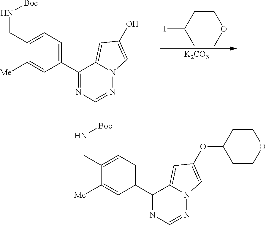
C1(CN[Boc])=CC=C(C2=NC=NN3C2=CC(O)=C3)C=C1[Me].C1CC(I)CCO1.[K2CO3].C1(CN[Boc])=CC=C(C2=NC=NN3C2=CC(OC2CCOCC2)=C3)C=C1[Me]
